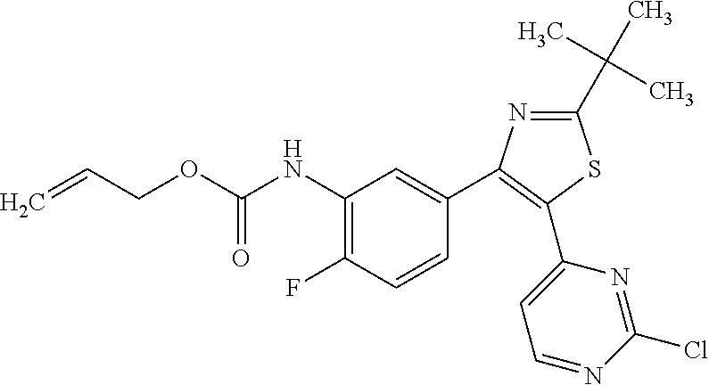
C1(C2=C(C3=CC=NC(Cl)=N3)SC(C(C)(C)C)=N2)=CC(NC(OCC=C)=O)=C(F)C=C1
